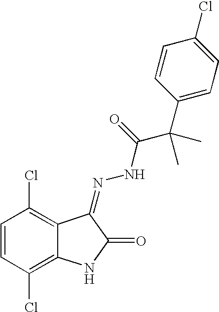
C1=CC(Cl)=C2C(=C1Cl)C(=NNC(C(C)(C1=CC=C(Cl)C=C1)C)=O)C(=O)N2
